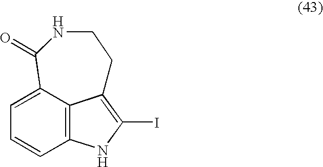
C12=C3C(=CC=C1)C(=O)NCCC3=C(I)N2
